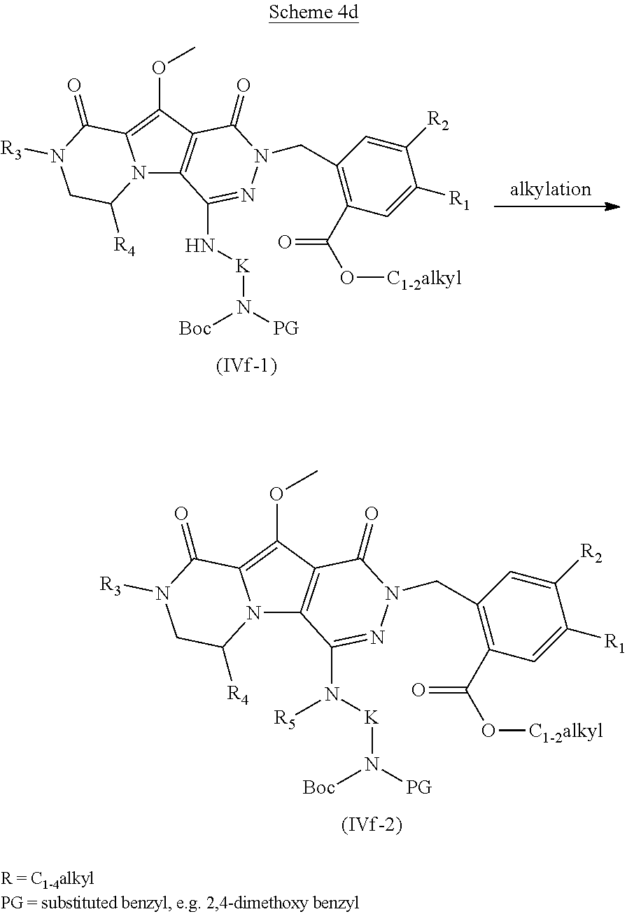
N12C3=C(C(OC)=C1C(=O)N([R3])CC2[R4])C(=O)N(CC1=C(C(=O)O[C1-2alkyl])C=C([R1])C([R2])=C1)N=C3N[K]N([PG])[Boc].N12C3=C(C(OC)=C1C(=O)N([R3])CC2[R4])C(=O)N(CC1=C(C(=O)O[C1-2alkyl])C=C([R1])C([R2])=C1)N=C3N([K]N([PG])[Boc])[R5]
